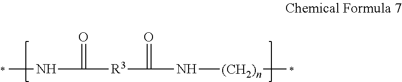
N(C([R3]C(N[(CH2)n]C)=O)=O)C
